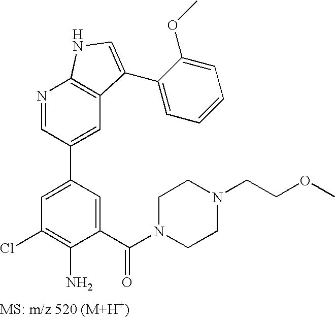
N1=CC(C2=CC(Cl)=C(N)C(C(N3CCN(CCOC)CC3)=O)=C2)=CC2=C1NC=C2C1=CC=CC=C1OC
